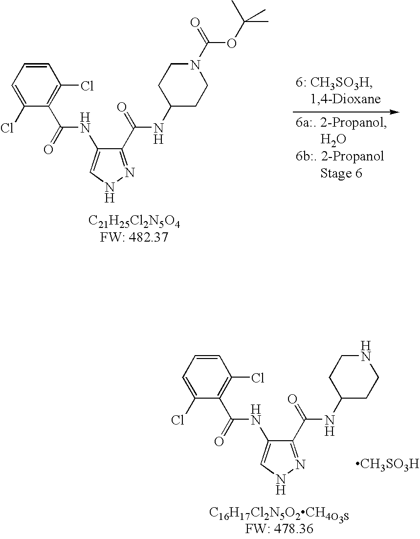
C1=CC=C(Cl)C(C(=O)NC2=CNN=C2C(=O)NC2CCN(C(=O)OC(C)(C)C)CC2)=C1Cl.[C21H25Cl2N5O4FW: 482.37].[C16H17Cl2N5O2CH4O  SFW: 478.36].C1=CC=C(Cl)C(C(=O)NC2=CNN=C2C(=O)NC2CCNCC2)=C1Cl.[CH3SO3H]
